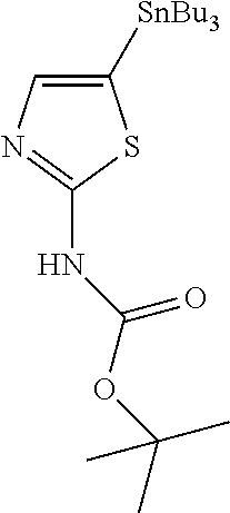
N(C1=NC=C([SnBu3])S1)C(OC(C)(C)C)=O
